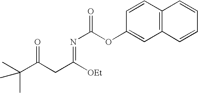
C1=CC2=C(C=C1OC(N=C(CC(C(C)(C)C)=O)[OEt])=O)C=CC=C2
